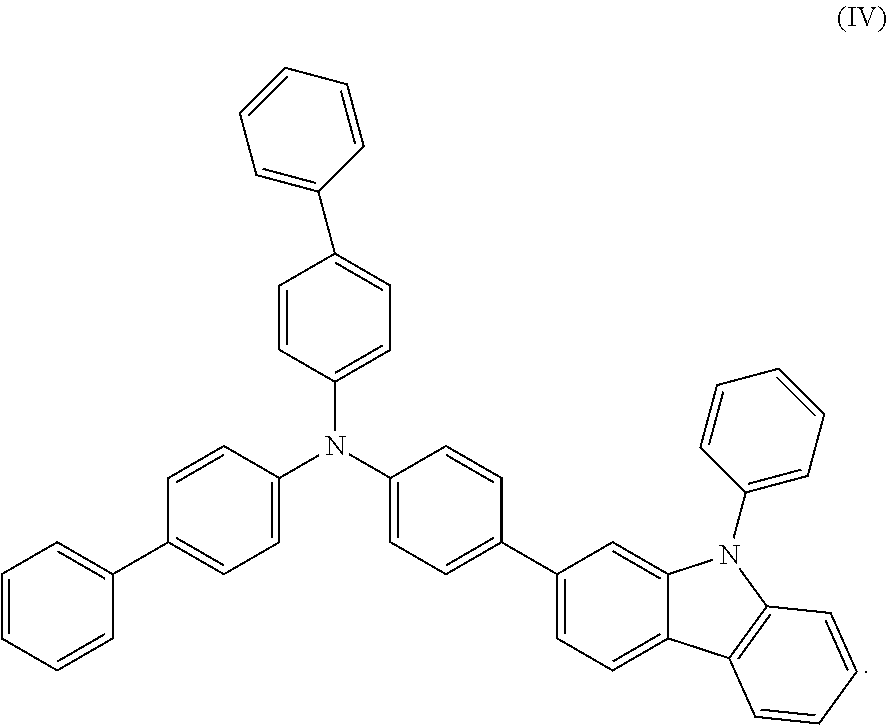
C1=CC(N(C2=CC=C(C3=CC=C4C(=C3)N(C3=CC=CC=C3)C3=C4C=CC=C3)C=C2)C2=CC=C(C3=CC=CC=C3)C=C2)=CC=C1C1=CC=CC=C1
